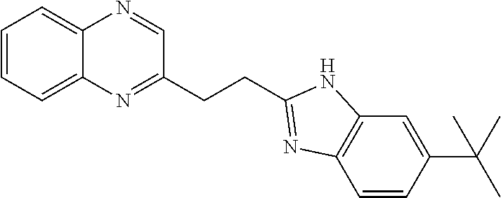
C1=CC=C2C(=C1)N=CC(CCC1=NC3=C(N1)C=C(C(C)(C)C)C=C3)=N2
